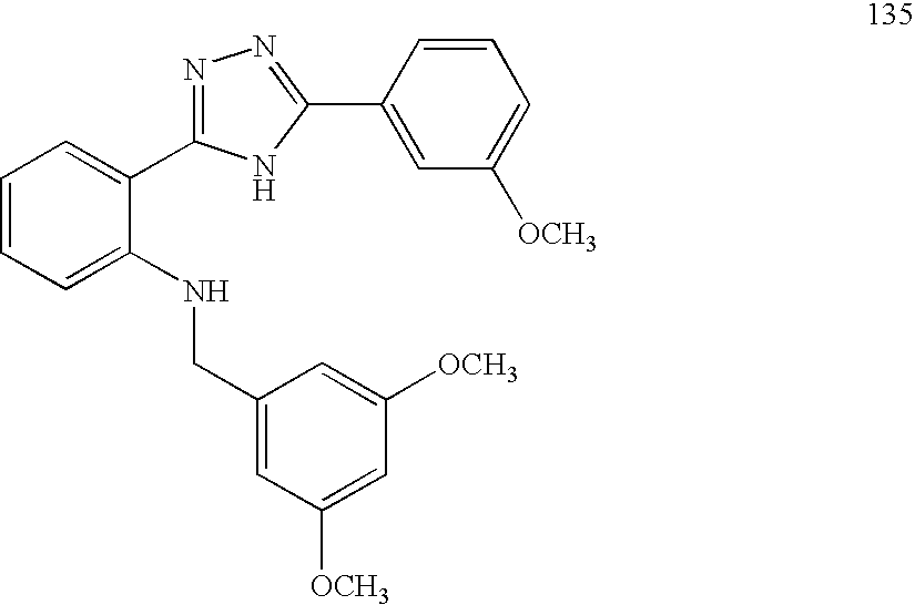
C1=CC=C(NCC2=CC([OCH3])=CC([OCH3])=C2)C(C2=NN=C(C3=CC([OCH3])=CC=C3)N2)=C1
